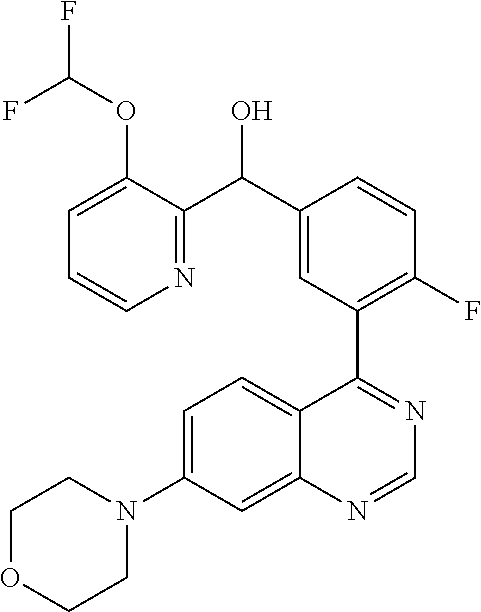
C1=C(N2CCOCC2)C=C2C(=C1)C(C1=C(F)C=CC(C(O)C3=NC=CC=C3OC(F)F)=C1)=NC=N2
